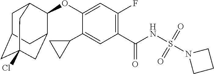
C1(C2CC2)=CC(C(NS(N2CCC2)(=O)=O)=O)=C(F)C=C1OC1C2CC3(Cl)CC(CC1C3)C2
